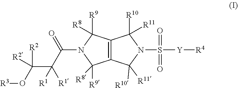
[R3]OC([R2])([R2])C([R1])([R1])C(=O)N1C([R9])([R8])C2=C(C1([R9])[R8])C([R10])([R11])N(S([Y][R4])(=O)=O)C2([R10])[R11]
